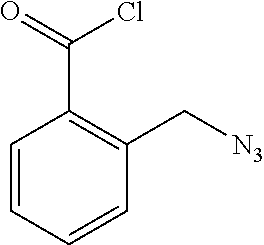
C1=CC=CC(C[N3])=C1C(=O)Cl
